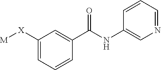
C1=C([X][M])C=C(C(NC2=CN=CC=C2)=O)C=C1
